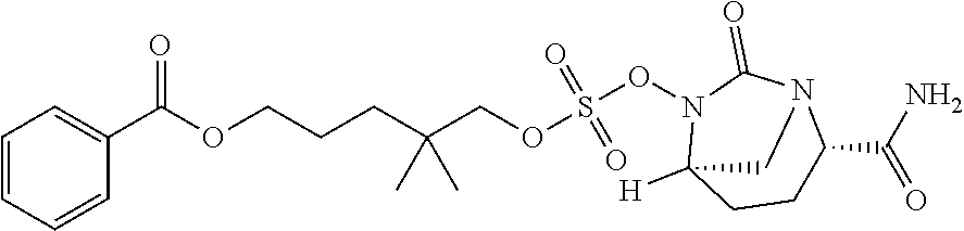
C(OCCCC(COS(=O)(=O)ON1C2([H])CCC(C(=O)N)N(C1=O)C2)(C)C)(=O)C1=CC=CC=C1
